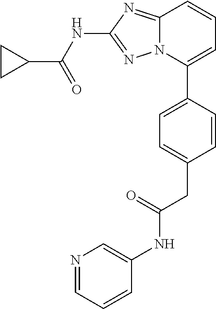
C12=NC(NC(C3CC3)=O)=NN1C(C1=CC=C(CC(NC3=CN=CC=C3)=O)C=C1)=CC=C2
